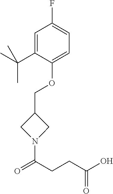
O(C1=CC=C(F)C=C1C(C)(C)C)CC1CN(C(CCC(O)=O)=O)C1
